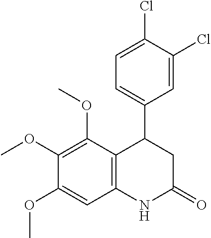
C12=C(C(OC)=C(OC)C(OC)=C1)C(C1=CC=C(Cl)C(Cl)=C1)CC(=O)N2
